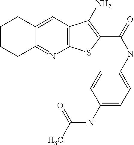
C12=C(C=C3C(=N1)CCCC3)C(N)=C(C(=O)NC1=CC=C(NC(C)=O)C=C1)S2
